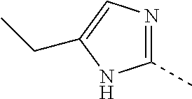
N1=C(C)NC(CC)=C1
